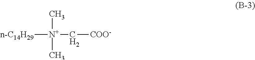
[n-C14H29][N+](C[COO-])(C)C
